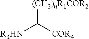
[(CH2)nR1COR2]C([COR4])[R3HN]
